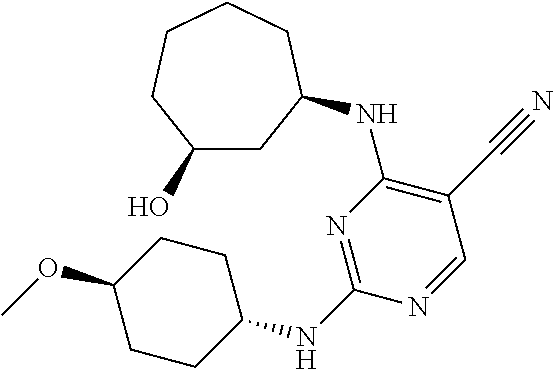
C1C(NC2=NC(NC3CC(O)CCCC3)=C(C#N)C=N2)CCC(OC)C1
